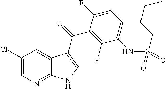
C1(Cl)=CN=C2C(=C1)C(C(=O)C1=C(F)C(NS(=O)(CCCC)=O)=CC=C1F)=CN2
